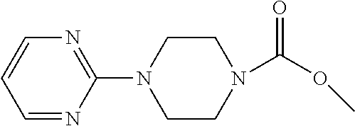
C1=CC=NC(N2CCN(C(OC)=O)CC2)=N1
